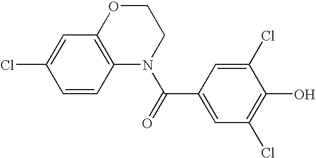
C1=CC2=C(C=C1Cl)OCCN2C(=O)C1=CC(Cl)=C(O)C(Cl)=C1
